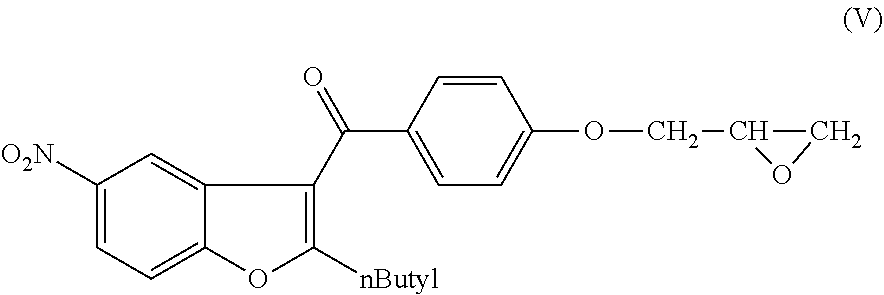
C1([O2N])=CC=C2C(=C1)C(C(C1=CC=C(OCC3CO3)C=C1)=O)=C([nButyl])O2
